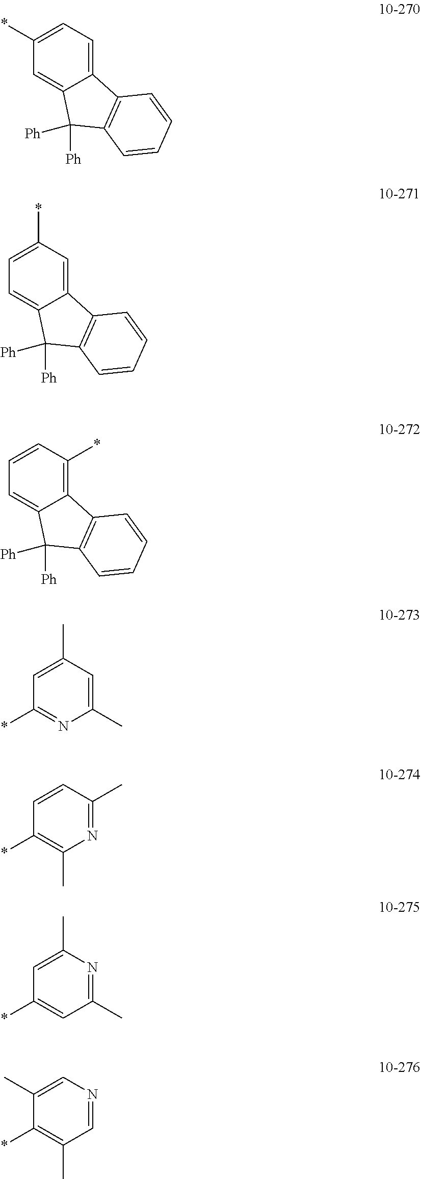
C12=CC=C(*)C=C1C([Ph])([Ph])C1=C2C=CC=C1.C12=CC(*)=CC=C1C([Ph])([Ph])C1=C2C=CC=C1.C12=C(*)C=CC=C1C([Ph])([Ph])C1=C2C=CC=C1.C1(C)=CC(C)=CC(*)=N1.C1=CC(C)=NC(C)=C1*.C1(C)=NC(C)=CC(*)=C1.CC1=CN=CC(C)=C1*
